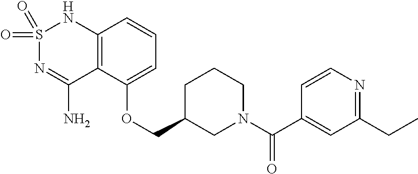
C12=C(C(OCC3CN(C(C4=CC(CC)=NC=C4)=O)CCC3)=CC=C1)C(N)=NS(=O)(=O)N2
